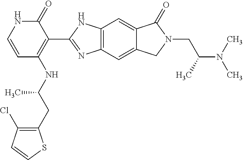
C1(Cl)=C(CC(NC2=C(C3=NC4=C(N3)C=C3C(=C4)CN(CC(N(C)C)C)C3=O)C(=O)NC=C2)C)SC=C1
